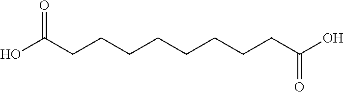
O=C(CCCCCCCCC(O)=O)O
